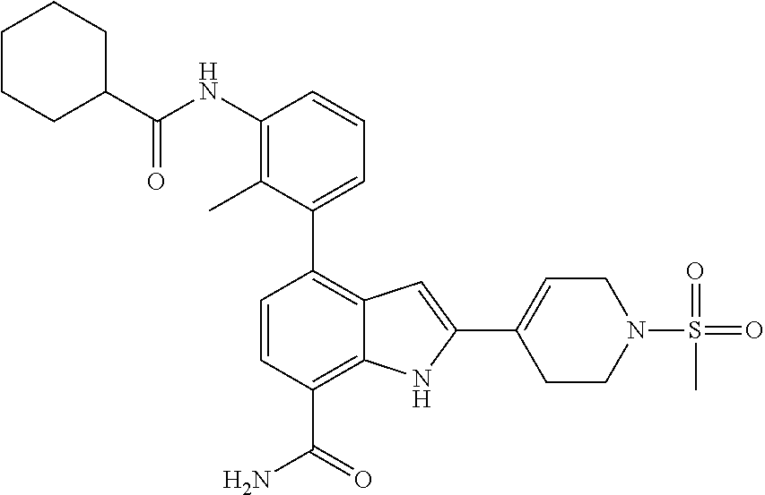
C1=C(C2=CC3=C(C4=CC=CC(NC(C5CCCCC5)=O)=C4C)C=CC(C(N)=O)=C3N2)CCN(S(=O)(C)=O)C1
